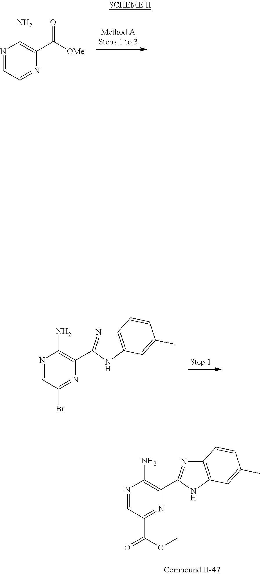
N1=CC=NC(C([OMe])=O)=C1N.N1=CC(Br)=NC(C2=NC3=C(N2)C=C(C)C=C3)=C1N.N1=CC(C(=O)OC)=NC(C2=NC3=C(N2)C=C(C)C=C3)=C1N
